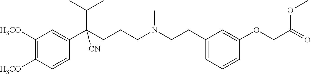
C1([H3CO])=C([H3CO])C=CC(C(CCCN(CCC2=CC=CC(OCC(=O)OC)=C2)C)(C(C)C)[CN])=C1
